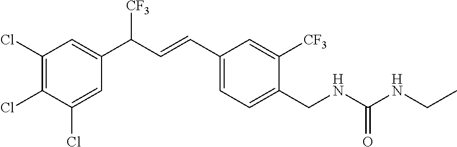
C1(Cl)=C(Cl)C(Cl)=CC(C(C=CC2=CC=C(CNC(=O)NCC)C([CF3])=C2)[CF3])=C1
